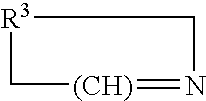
[R3]1C[(CH)]=NC1
